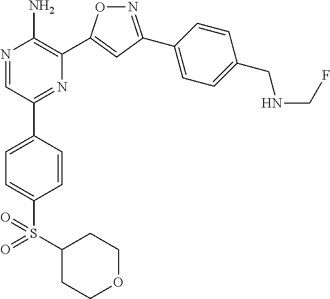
N1=C(C2=CC=C(CNCF)C=C2)C=C(C2=C(N)N=CC(C3=CC=C(S(=O)(=O)C4CCOCC4)C=C3)=N2)O1
